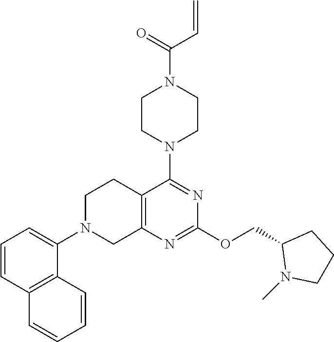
C1N(C2=CC=CC3=C2C=CC=C3)CC2=C(C1)C(N1CCN(C(=O)C=C)CC1)=NC(OCC1N(C)CCC1)=N2
